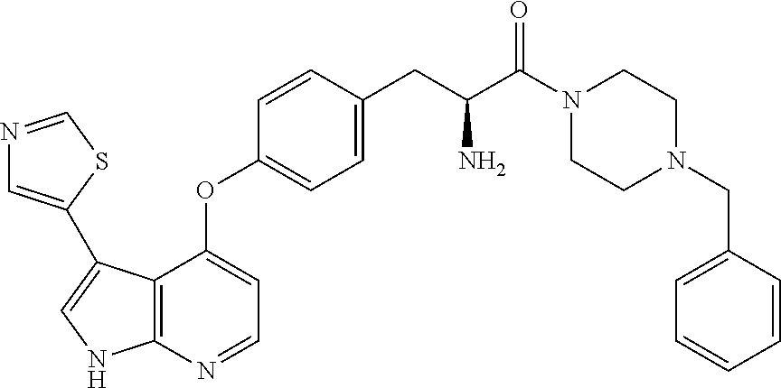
C12=C(N=CC=C1OC1=CC=C(CC(C(=O)N3CCN(CC4=CC=CC=C4)CC3)N)C=C1)NC=C2C1=CN=CS1
